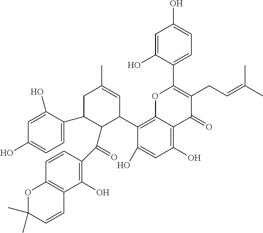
C1=C(O)C(C2=C(CC=C(C)C)C(=O)C3=C(O)C=C(O)C(C4C=C(C)CC(C5=CC=C(O)C=C5O)C4C(C4=C(O)C5=C(C=C4)OC(C)(C)C=C5)=O)=C3O2)=CC=C1O
